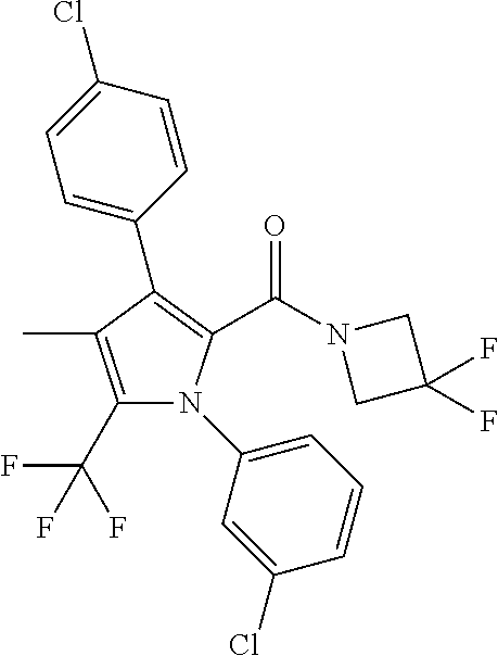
C1(C(F)(F)F)=C(C)C(C2=CC=C(Cl)C=C2)=C(C(N2CC(F)(F)C2)=O)N1C1=CC=CC(Cl)=C1
